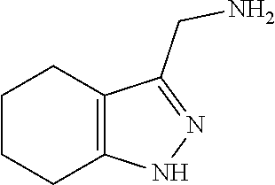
C1CCC2=C(C1)C(CN)=NN2
